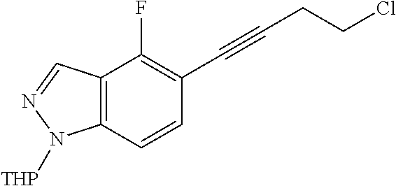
C12=C(N([THP])N=C1)C=CC(C#CCCCl)=C2F
